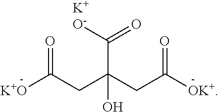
[K+O]C(CC(CC([OK+])=O)(O)C(=O)[O-])=O.[K]
